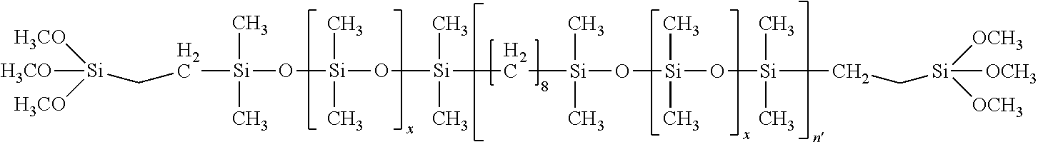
C([Si](C)(C)O[Si](O[Si](C[Si](C)(C)O[Si](C)(C)O[Si](C)(C)CC[Si]([OCH3])([OCH3])[OCH3])(C)C)(C)C)C[Si]([H3CO])([H3CO])[H3CO]
